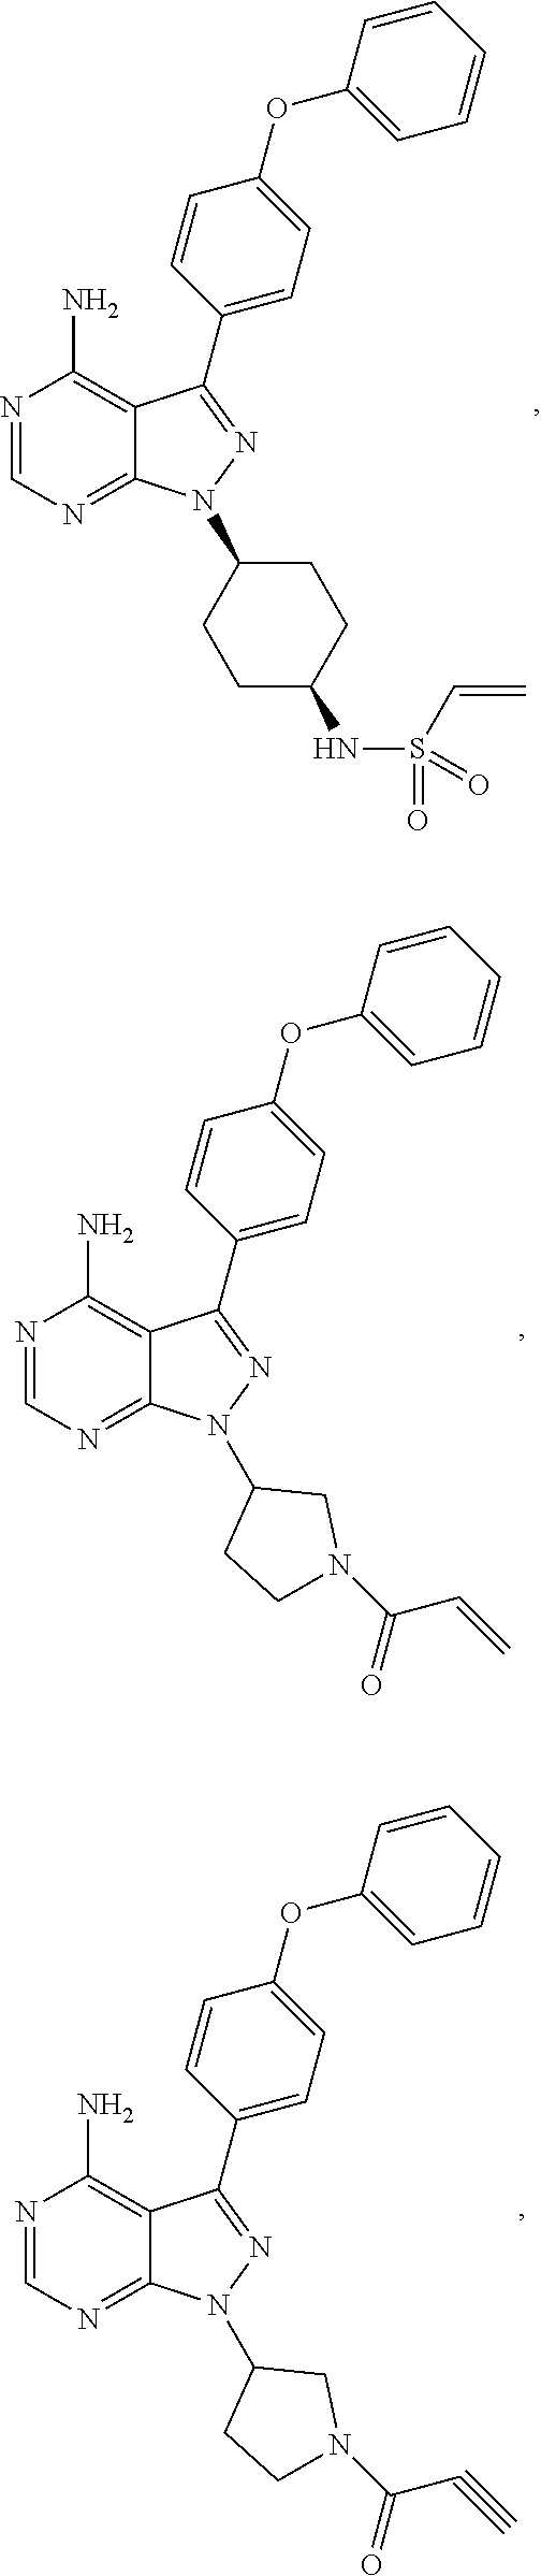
N1=CN=C2C(=C1N)C(C1=CC=C(OC3=CC=CC=C3)C=C1)=NN2C1CCC(NS(C=C)(=O)=O)CC1.N1=CN=C2C(=C1N)C(C1=CC=C(OC3=CC=CC=C3)C=C1)=NN2C1CCN(C(=O)C=C)C1.N1=CN=C2C(=C1N)C(C1=CC=C(OC3=CC=CC=C3)C=C1)=NN2C1CCN(C(=O)C#C)C1
